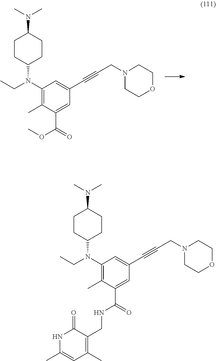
C1CC(N(C2=C(C)C(C(=O)NCC3=C(C)C=C(C)NC3=O)=CC(C#CCN3CCOCC3)=C2)CC)CCC1N(C)C.C1CC(N(C2=C(C)C(C(=O)OC)=CC(C#CCN3CCOCC3)=C2)CC)CCC1N(C)C
